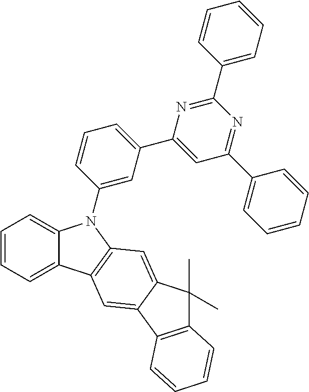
C1=CC=C2C(=C1)N(C1=CC(C3=CC(C4=CC=CC=C4)=NC(C4=CC=CC=C4)=N3)=CC=C1)C1=C2C=C2C(=C1)C(C)(C)C1=C2C=CC=C1
